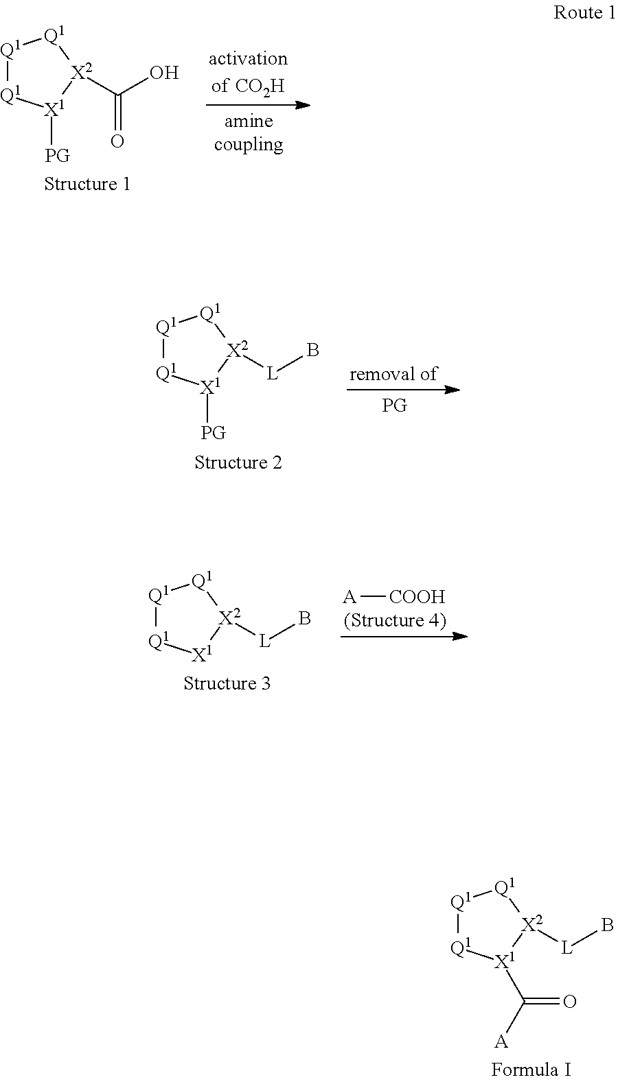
[Q1]1[Q1][X1]([PG])[X2](C(O)=O)[Q1]1.[Q1]1[Q1][X1]([PG])[X2]([L]B)[Q1]1.[COOH][A].[Q1]1[Q1][X1][X2]([L]B)[Q1]1.[Q1]1[Q1][X1](C([A])=O)[X2]([L]B)[Q1]1
